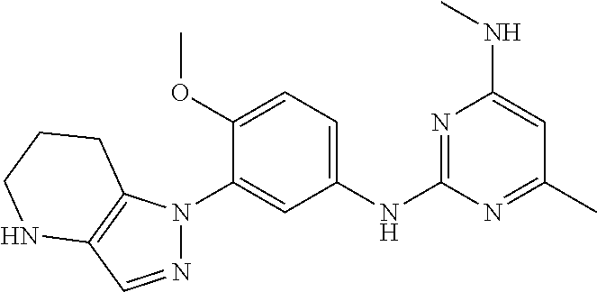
C1(NC2=NC(NC)=CC(C)=N2)=CC=C(OC)C(N2N=CC3=C2CCCN3)=C1
